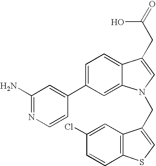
C1(C2=CC(N)=NC=C2)=CC=C2C(=C1)N(CC1=CSC3=C1C=C(Cl)C=C3)C=C2CC(=O)O
